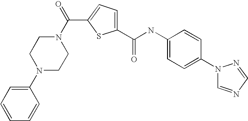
C1(C(=O)NC2=CC=C(N3C=NC=N3)C=C2)=CC=C(C(=O)N2CCN(C3=CC=CC=C3)CC2)S1
